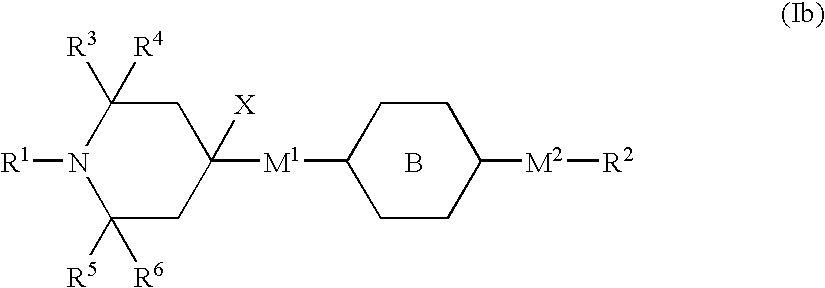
C1([R5])([R6])CC([X])([M1]C2CCC([M2][R2])CC2)CC([R3])([R4])N1[R1].B
